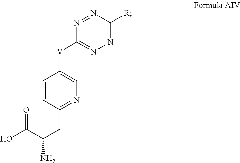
C1=CC(CC(C(=O)O)N)=NC=C1[V]C1=NN=C([R])N=N1
